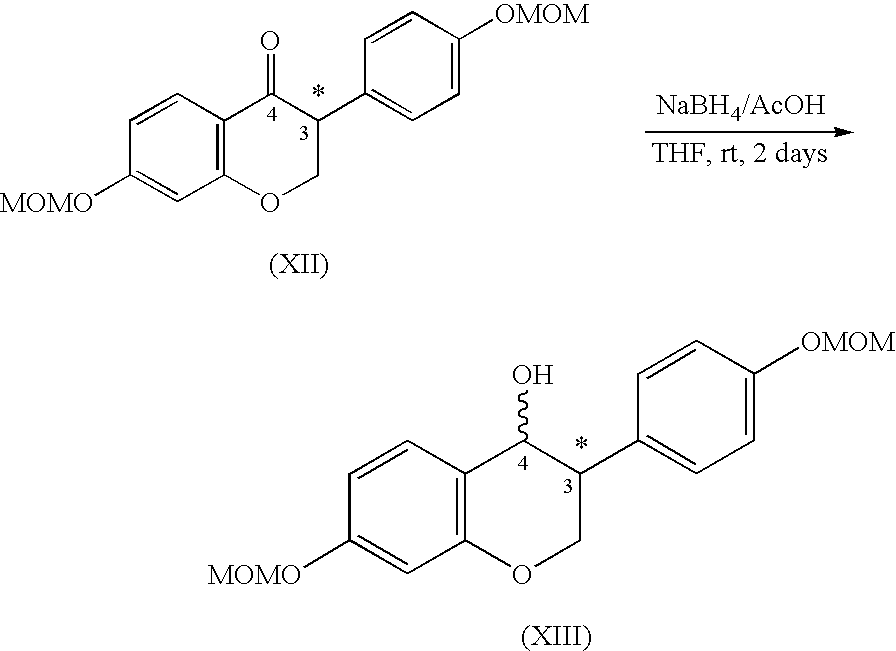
C1([MOMO])=CC2=C(C=C1)C(O)C(C1=CC=C([OMOM])C=C1)CO2.C1([MOMO])=CC2=C(C=C1)C(=O)C(C1=CC=C([OMOM])C=C1)CO2
